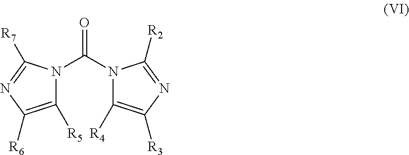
C1([R5])=C([R6])N=C([R7])N1C(=O)N1C([R4])=C([R3])N=C1[R2]
